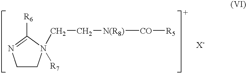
C1CN(CC[N(R8)][CO][R5])([R7])C([R6])=N1
